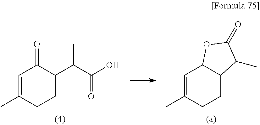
C1=C(C)CCC2C1OC(=O)C2C.C1=C(C)CCC(C(C(O)=O)C)C1=O
